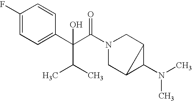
C1(F)=CC=C(C(C(N2CC3C(N(C)C)C3C2)=O)(C(C)C)O)C=C1
